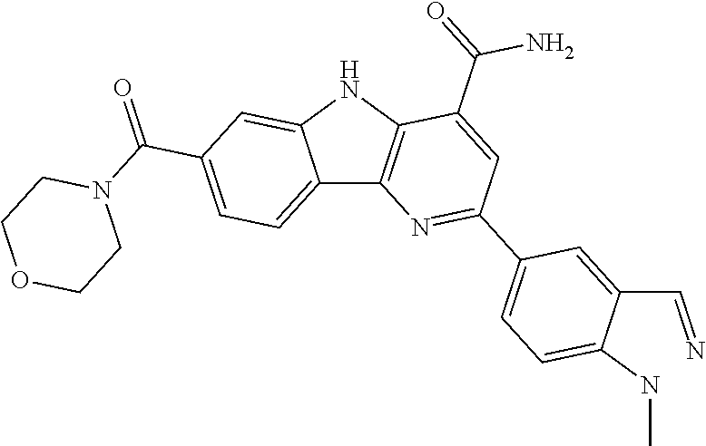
C12=CC=C(C(=O)N3CCOCC3)C=C1NC1=C2N=C(C2=CC=C(NC)C(C=N)=C2)C=C1C(=O)N
